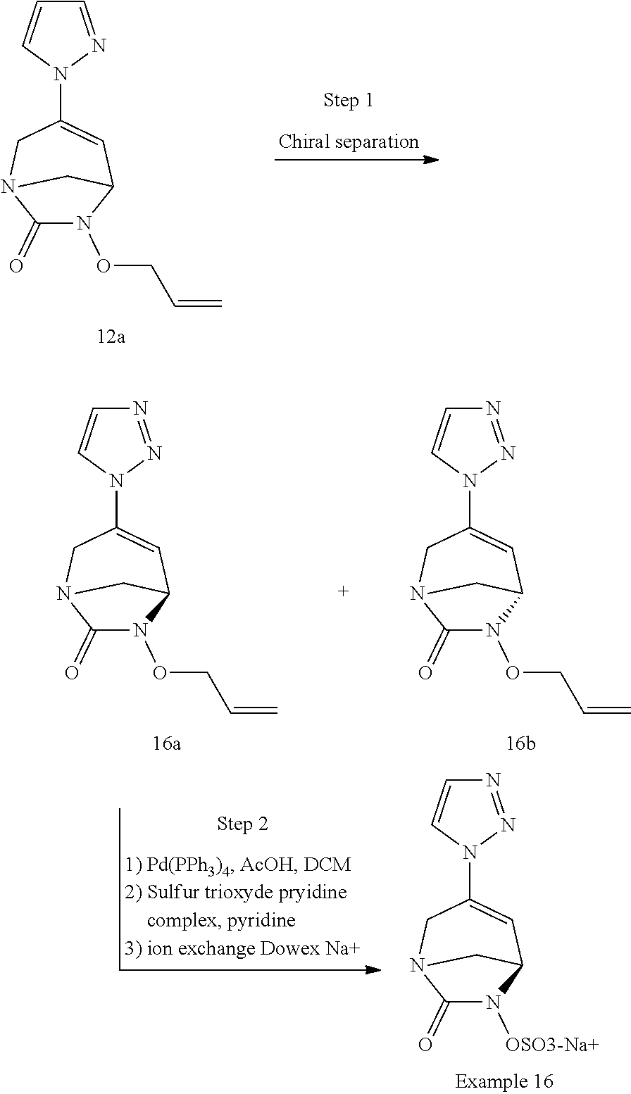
C1(=O)N(OCC=C)C2C=C(N3N=CC=C3)CN1C2.C1(=O)N(OCC=C)C2C=C(N3N=NC=C3)CN1C2.C1(=O)N(OCC=C)C2C=C(N3N=NC=C3)CN1C2.C1(=O)N([OSO3-Na+])C2C=C(N3N=NC=C3)CN1C2
